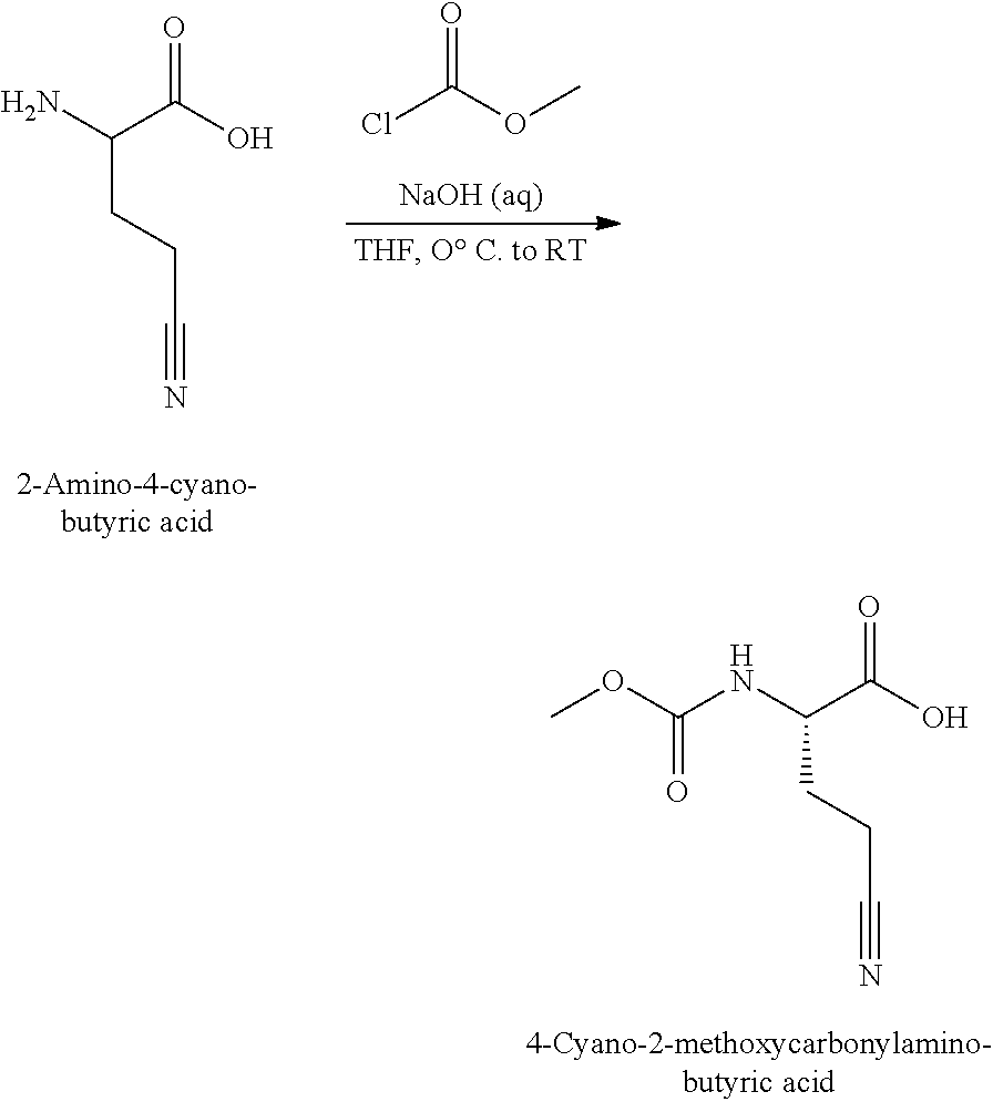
N(C(C(O)=O)CCC#N)C(OC)=O.ClC(OC)=O.NC(C(O)=O)CCC#N
